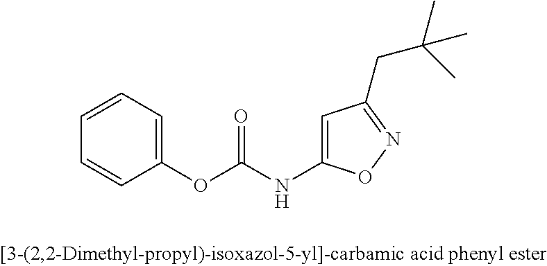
C1=CC=C(OC(NC2=CC(CC(C)(C)C)=NO2)=O)C=C1
